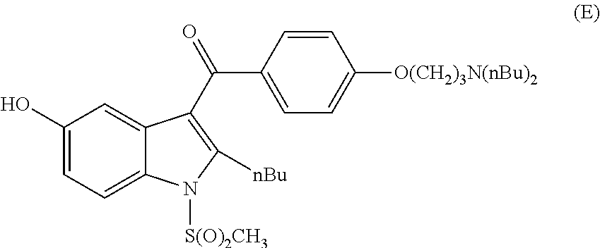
C1(O)=CC=C2C(=C1)C(C(C1=CC=C([O(CH2)3N(nBu)2])C=C1)=O)=C([nBu])N2[S(O)2CH3]
